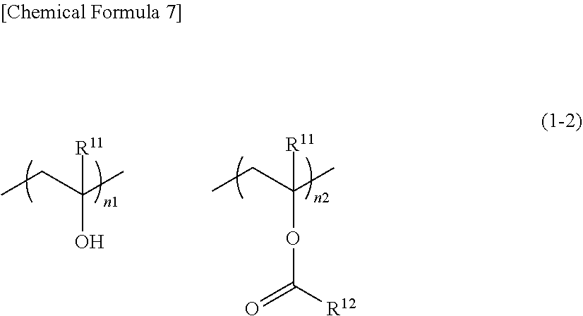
C(O)(CC)(C)[R11].C(OC(=O)[R12])(CC)(C)[R11]
